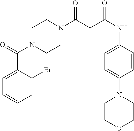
C1(C(=O)N2CCN(C(CC(NC3=CC=C(N4CCOCC4)C=C3)=O)=O)CC2)=CC=CC=C1Br
